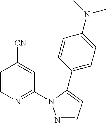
C1=CN=C(N2N=CC=C2C2=CC=C(N(C)C)C=C2)C=C1[CN]
